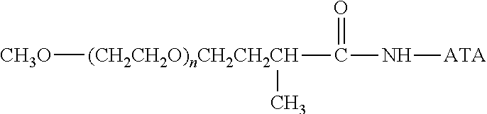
[CH3O][(CH2CH2O)nCH2CH2CH](C(N[ATA])=O)C
